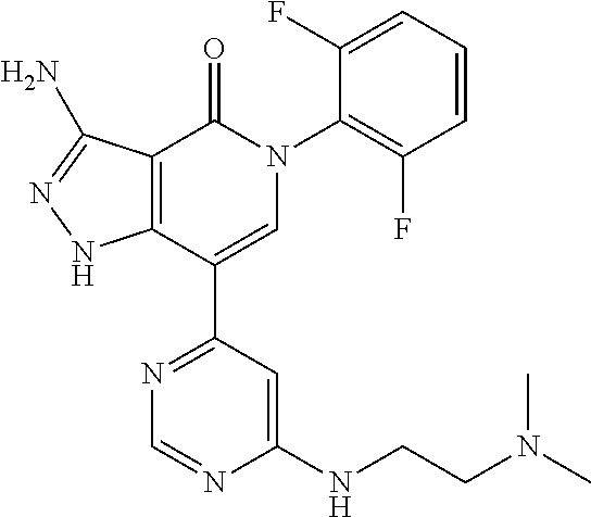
C12=C(C(C3=NC=NC(NCCN(C)C)=C3)=CN(C3=C(F)C=CC=C3F)C1=O)NN=C2N
